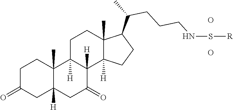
C1C(=O)CC2([H])C(C)(C1)C1([H])C([H])(C(=O)C2)C2([H])C(C)(CC1)C(C(C)CCCNS[R])CC2.O.O
